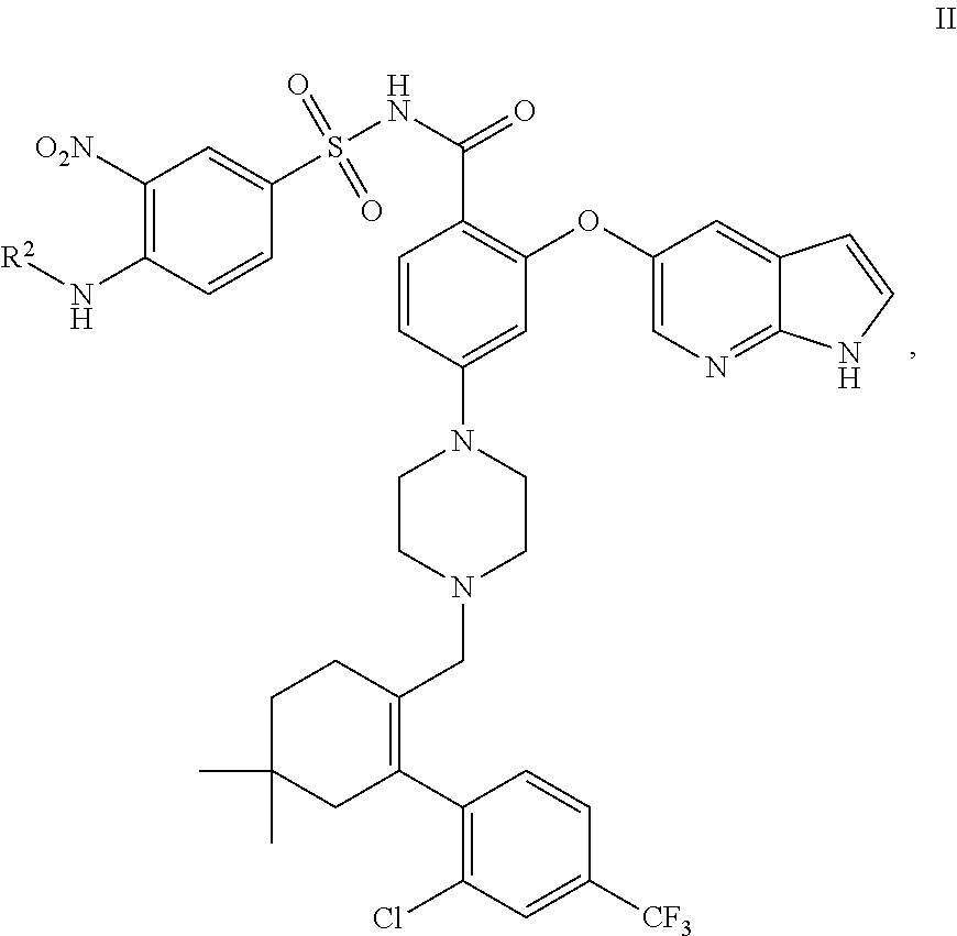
C1(C2=C(CN3CCN(C4=CC(OC5=CN=C6C(=C5)C=CN6)=C(C(NS(C5=CC([O2N])=C(N[R2])C=C5)(=O)=O)=O)C=C4)CC3)CCC(C)(C)C2)=C(Cl)C=C([CF3])C=C1
